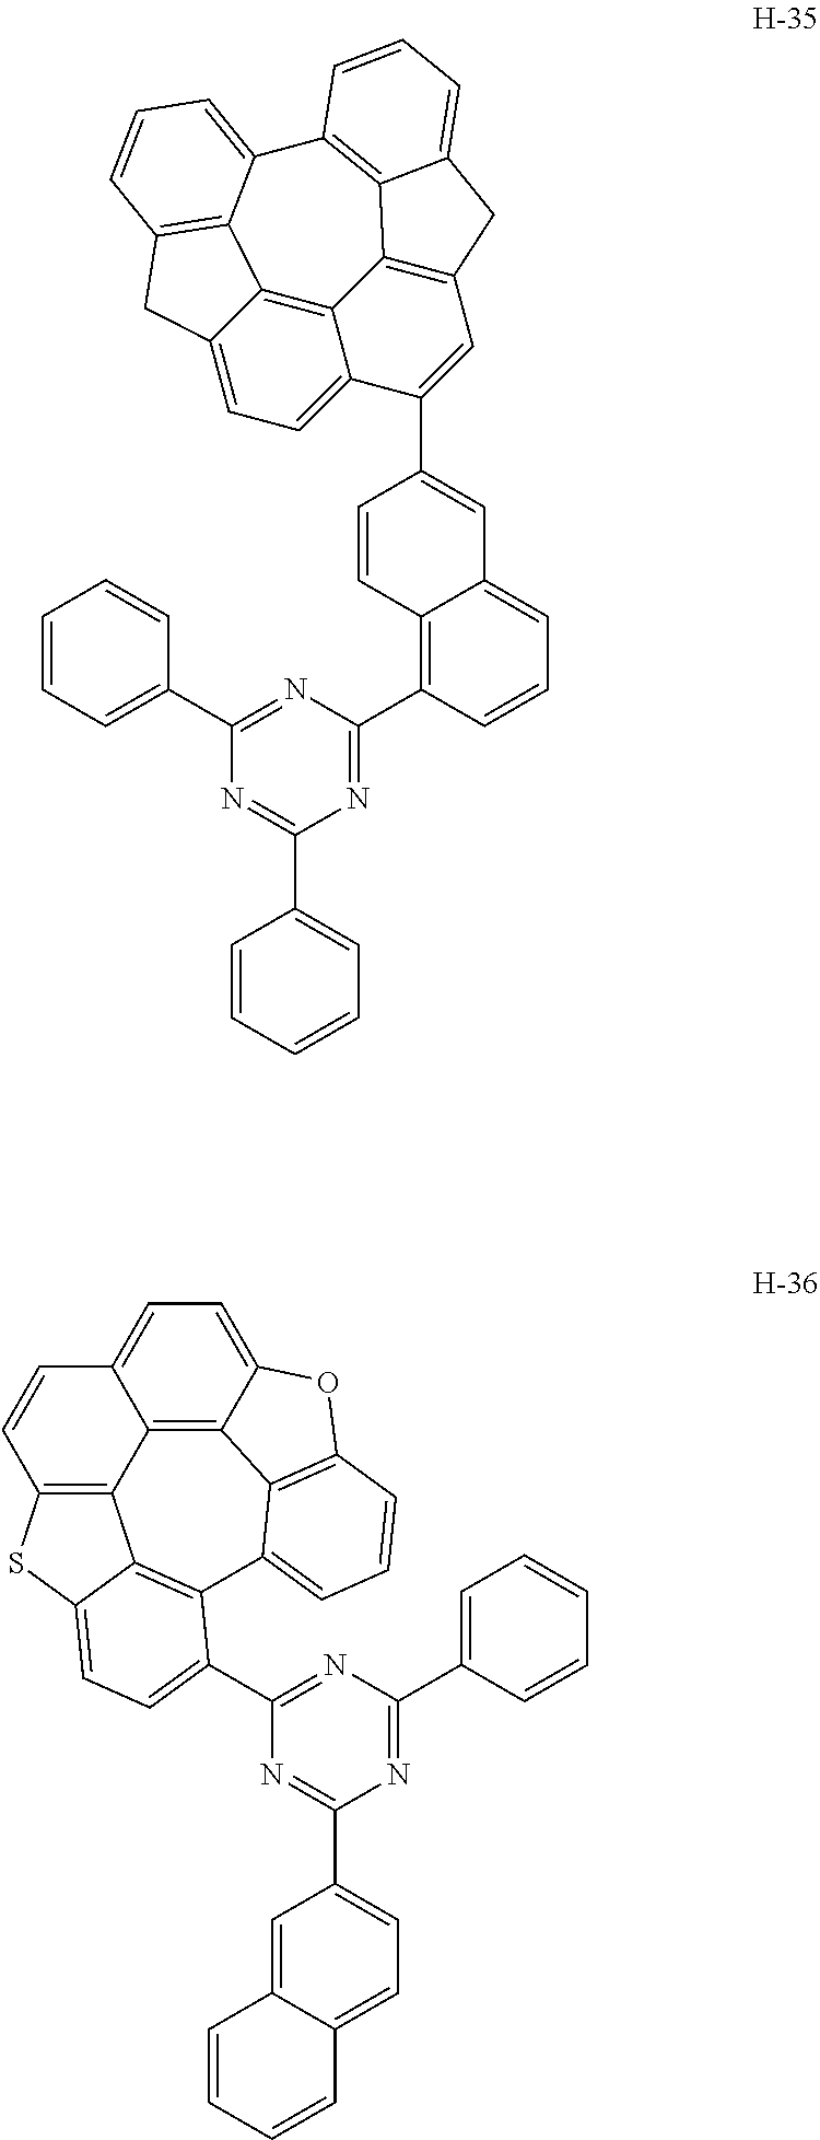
C12=CC=C3C4=C1C1=C(O2)C=CC=C1C1=C2C4=C(C=C3)SC2=CC=C1C1=NC(C2=CC=CC=C2)=NC(C2=CC=C3C(=C2)C=CC=C3)=N1.C12=CC=C3C4=C1C1=C(C2)C=CC=C1C1=C2C4=C(C=C3C3=CC4=CC=CC(C5=NC(C6=CC=CC=C6)=NC(C6=CC=CC=C6)=N5)=C4C=C3)CC2=CC=C1
